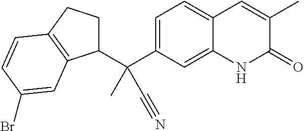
C1=C(C(C2CCC3=C2C=C(Br)C=C3)(C)C#N)C=C2C(=C1)C=C(C)C(=O)N2
